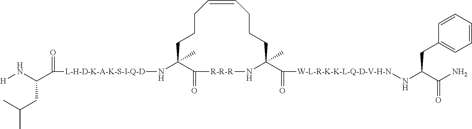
C1CCC=CCCCC(C(=O)[W-L-R-K-K-L-Q-D-V-H-N]NC(C(N)=O)CC2=CC=CC=C2)(C)N[R-R-R]C(=O)C1(C)N[L-H-D-K-A-K-S-I-Q-D]C(=O)C(N[H])CC(C)C
